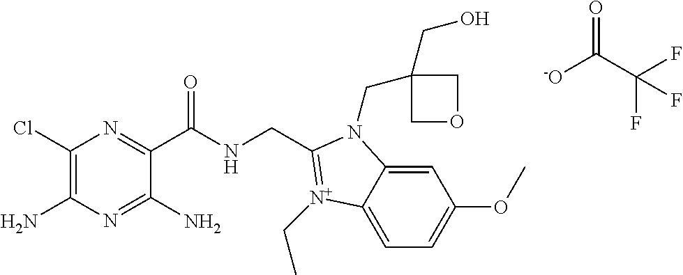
C1(Cl)=C(N)N=C(N)C(C(NCC2=[N+](CC)C3=CC=C(OC)C=C3N2CC2(CO)COC2)=O)=N1.[-O]C(C(F)(F)F)=O
